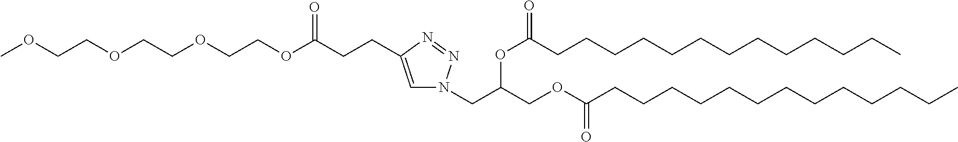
COCCOCCOCCOC(CCC1=CN(CC(COC(CCCCCCCCCCCCC)=O)OC(CCCCCCCCCCCCC)=O)N=N1)=O
